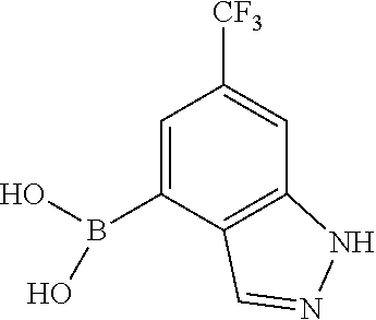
OB(O)C1=CC([CF3])=CC2=C1C=NN2
